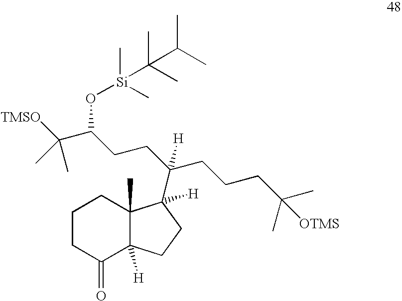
C1(=O)C2([H])C(C)(CCC1)C([H])(C(CCC(C(C)(C)[TMSO])O[Si](C(C)(C)C(C)C)(C)C)(CCCC(C)([OTMS])C)[H])CC2
